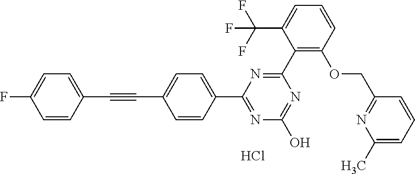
N1=C(O)N=C(C2=CC=C(C#CC3=CC=C(F)C=C3)C=C2)N=C1C1=C(OCC2=NC(C)=CC=C2)C=CC=C1C(F)(F)F.Cl
